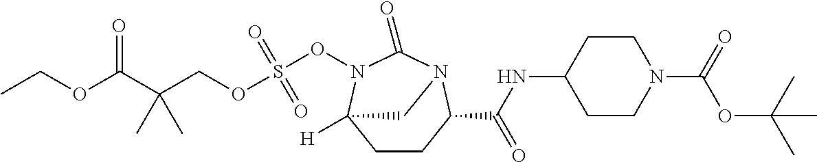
C1CC(C(NC2CCN(C(=O)OC(C)(C)C)CC2)=O)N2C(=O)N(OS(OCC(C(OCC)=O)(C)C)(=O)=O)C1([H])C2
